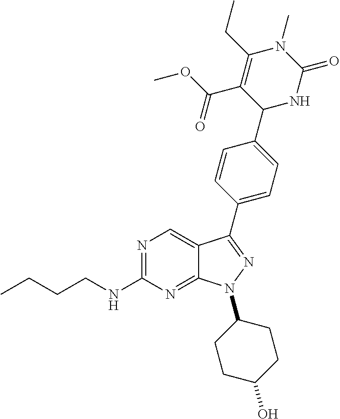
N1=C(NCCCC)N=C2C(=C1)C(C1=CC=C(C3NC(=O)N(C)C(CC)=C3C(OC)=O)C=C1)=NN2C1CCC(O)CC1
